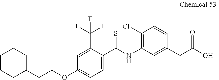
C1CCC(CCOC2=CC=C(C(NC3=C(Cl)C=CC(CC(O)=O)=C3)=S)C(C(F)(F)F)=C2)CC1
